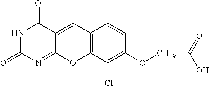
N1C(=O)N=C2C(=CC3=C(O2)C(Cl)=C(O[C4H9]C(=O)O)C=C3)C1=O
